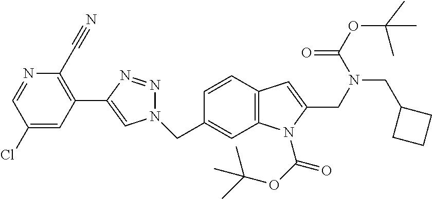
N1=CC(Cl)=CC(C2=CN(CC3=CC4=C(C=C3)C=C(CN(CC3CCC3)C(=O)OC(C)(C)C)N4C(=O)OC(C)(C)C)N=N2)=C1C#N
